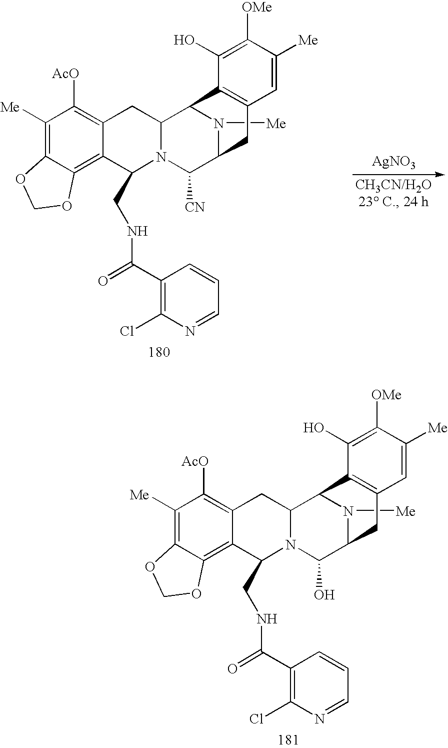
C1([Me])=C2C(=C3C(=C1[AcO])CC1N(C(O)C4N([Me])C1C1=C(C4)C=C([Me])C([OMe])=C1O)C3CNC(C1=C(Cl)N=CC=C1)=O)OCO2.C1([Me])=C2C(=C3C(=C1[AcO])CC1N(C([CN])C4N([Me])C1C1=C(C4)C=C([Me])C([OMe])=C1O)C3CNC(C1=C(Cl)N=CC=C1)=O)OCO2.[AgNO3]
